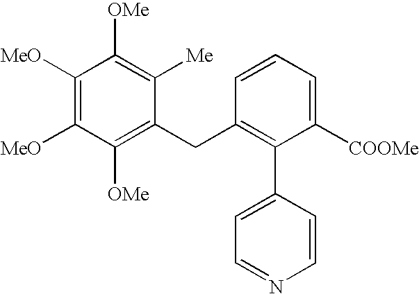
C1([OMe])=C(CC2=C(C3=CC=NC=C3)C([COOMe])=CC=C2)C([Me])=C([OMe])C([MeO])=C1[MeO]
